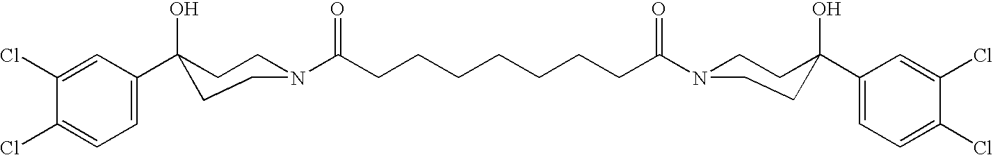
C1=C(C2(O)CCN(C(CCCCCCCC(N3CCC(C4=CC=C(Cl)C(Cl)=C4)(O)CC3)=O)=O)CC2)C=C(Cl)C(Cl)=C1
